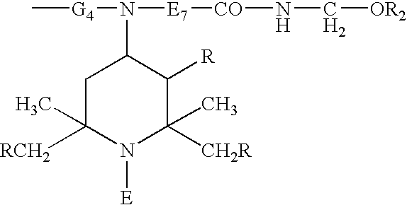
C1C([RCH2])(C)N([E])C([CH2R])(C)C([R])C1N([G4]C)[E7][CO]NC[OR2]
